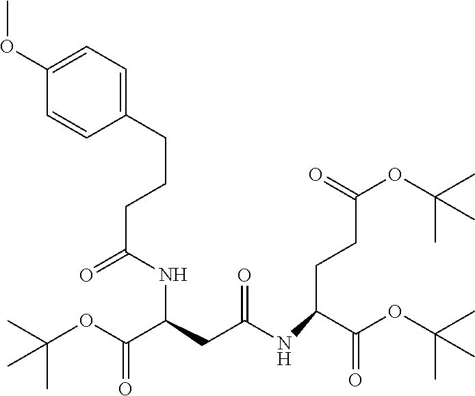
C1(CCCC(=O)NC(CC(NC(CCC(OC(C)(C)C)=O)C(OC(C)(C)C)=O)=O)C(OC(C)(C)C)=O)=CC=C(OC)C=C1
